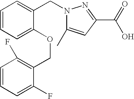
C1=CC=C(OCC2=C(F)C=CC=C2F)C(CN2C(C)=CC(C(=O)O)=N2)=C1
